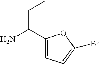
NC(C1=CC=C(Br)O1)CC
